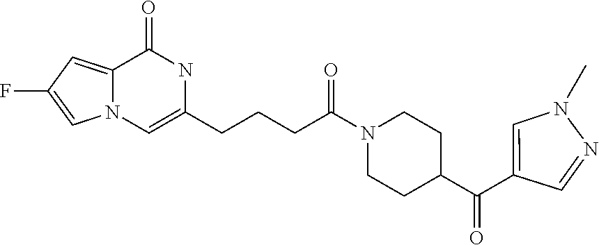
C12=CC(F)=CN1C=C(CCCC(N1CCC(C(=O)C3=CN(C)N=C3)CC1)=O)NC2=O
